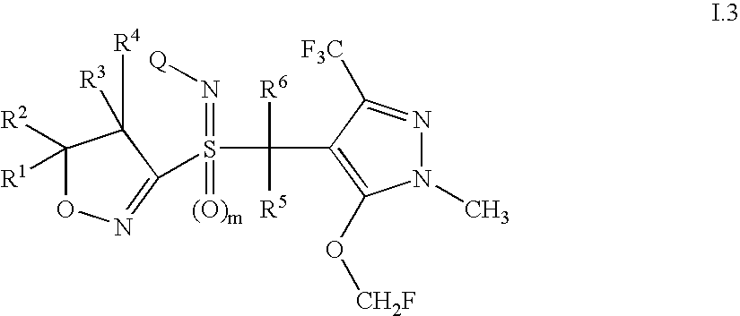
S(=N[Q])(=[(O)m])(C([R6])([R5])C1=C(O[CH2F])N(C)N=C1[F3C])C1=NOC([R2])([R1])C1([R4])[R3]
